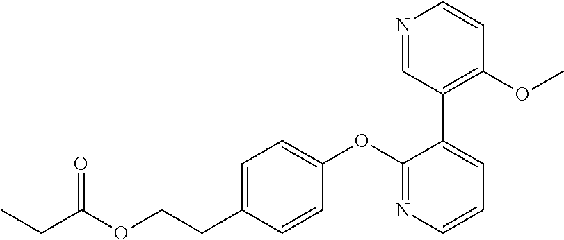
C1=C(CCOC(CC)=O)C=CC(OC2=NC=CC=C2C2=C(OC)C=CN=C2)=C1
